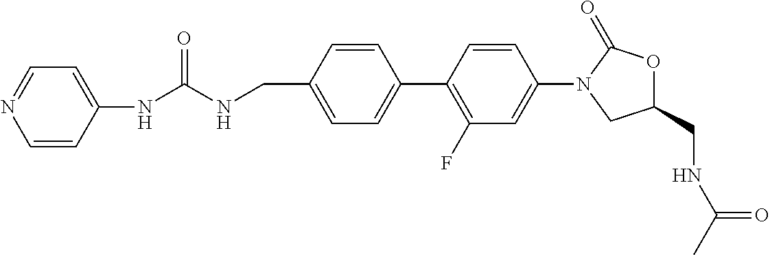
N(C(NC1=CC=NC=C1)=O)CC1=CC=C(C2=C(F)C=C(N3CC(CNC(C)=O)OC3=O)C=C2)C=C1
